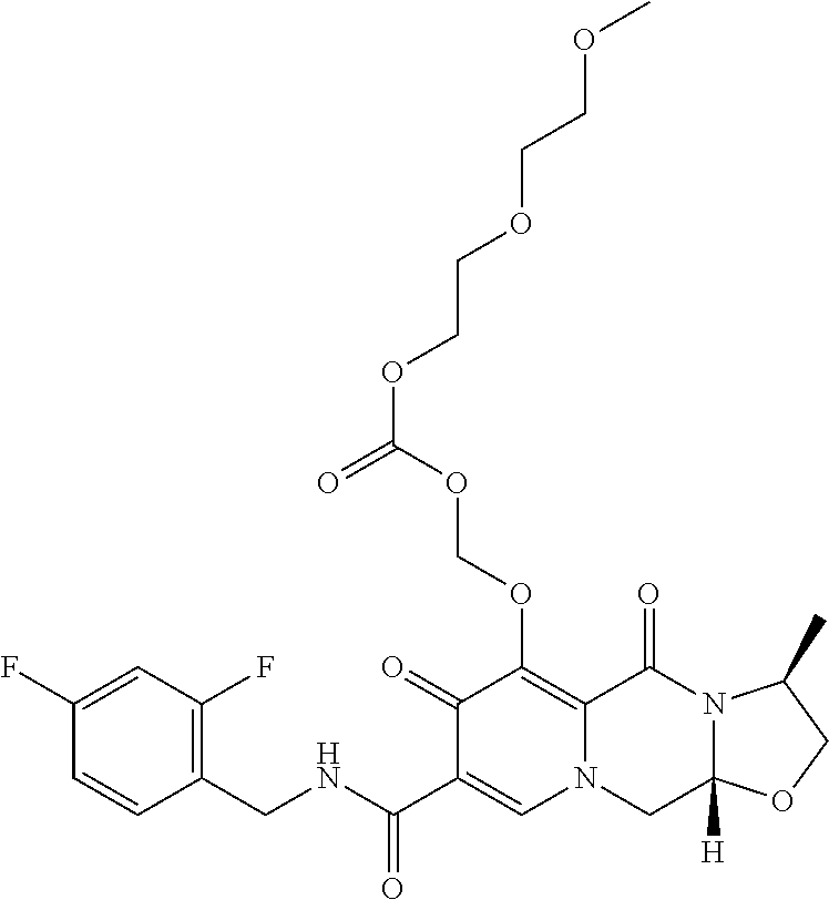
C1(F)=CC(F)=C(CNC(C2=CN3CC4([H])N(C(=O)C3=C(OCOC(OCCOCCOC)=O)C2=O)C(C)CO4)=O)C=C1
